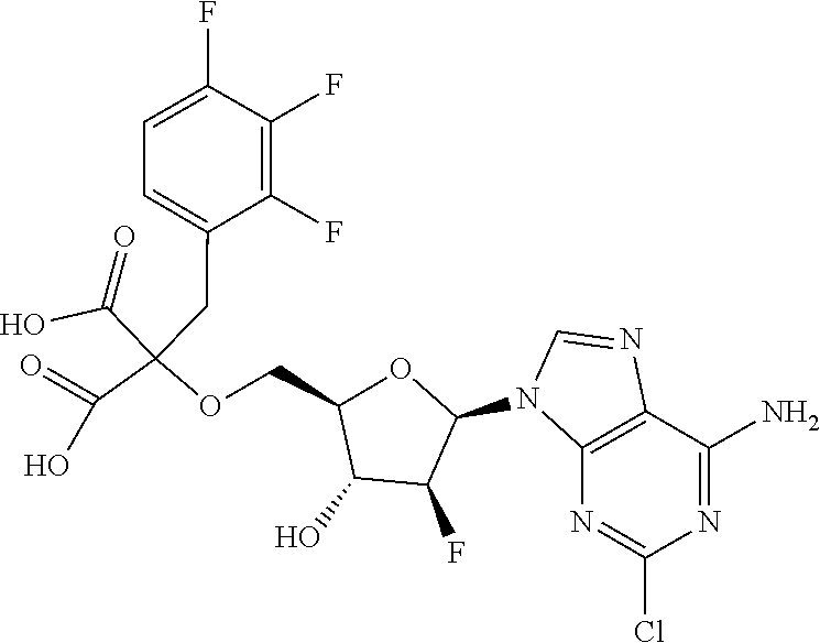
C1(N2C3=C(C(N)=NC(Cl)=N3)N=C2)OC(COC(C(=O)O)(C(=O)O)CC2=CC=C(F)C(F)=C2F)C(O)C1F
